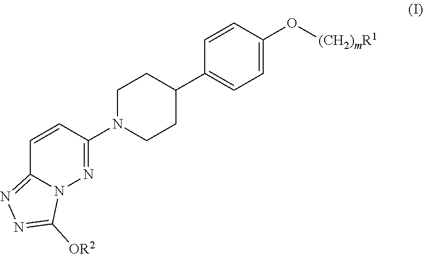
C1N(C2=NN3C(=NN=C3[OR2])C=C2)CCC(C2=CC=C(O[(CH2)mR1])C=C2)C1
